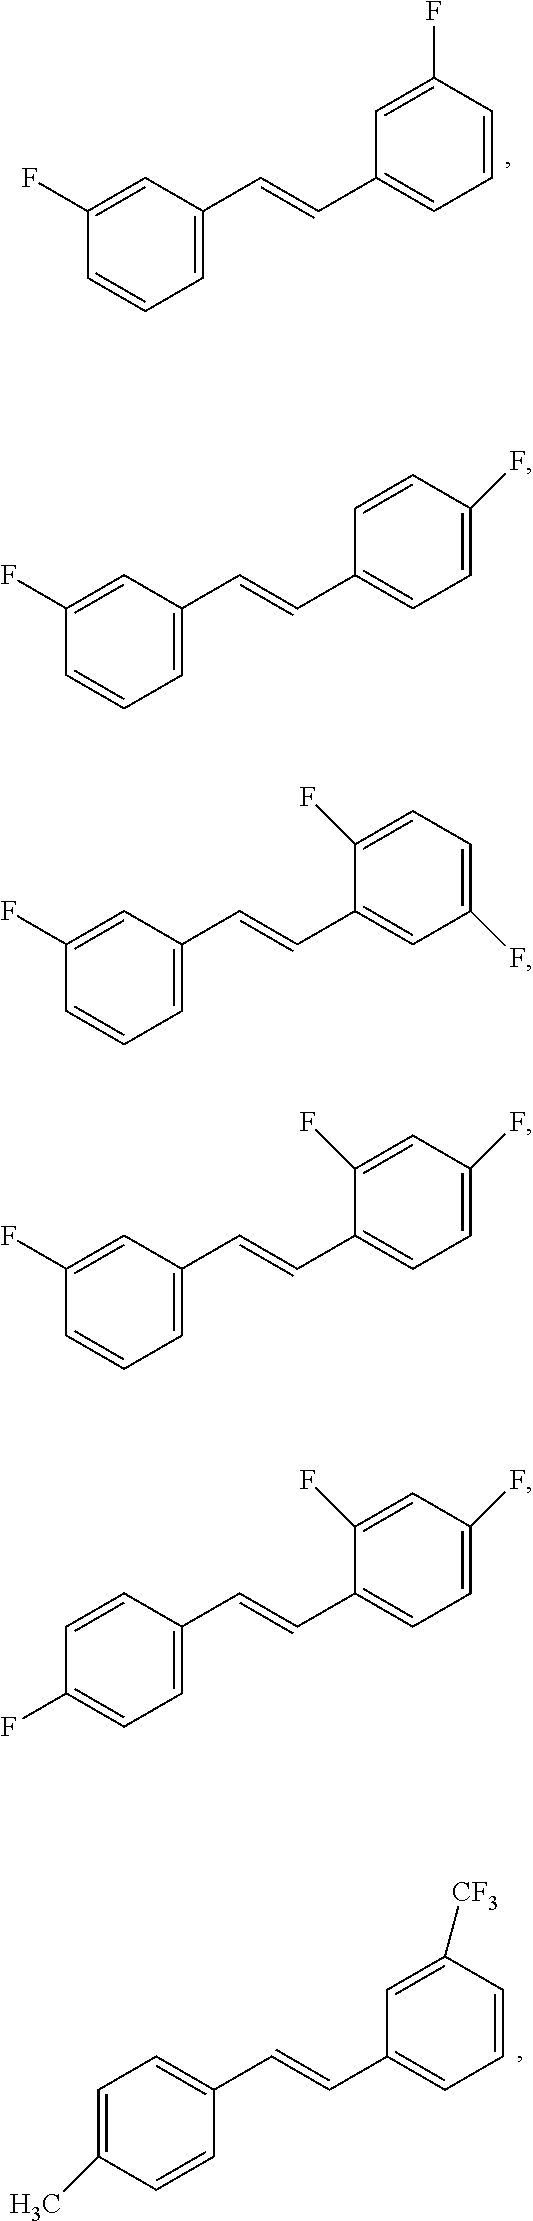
C1(C=CC2=CC=C(F)C=C2)=CC=CC(F)=C1.C1(C=CC2=CC=CC(F)=C2)=CC=CC(F)=C1.C1(C=CC2=CC(F)=CC=C2F)=CC=CC(F)=C1.C1(C=CC2=CC=C(F)C=C2F)=CC=CC(F)=C1.C1(C=CC2=CC=C(F)C=C2F)=CC=C(F)C=C1.C1(C=CC2=CC=CC([CF3])=C2)=CC=C(C)C=C1
